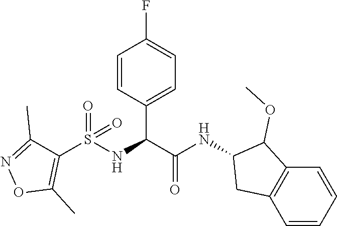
C1=CC(C(C(NC2C(OC)C3=C(C=CC=C3)C2)=O)NS(C2=C(C)ON=C2C)(=O)=O)=CC=C1F
